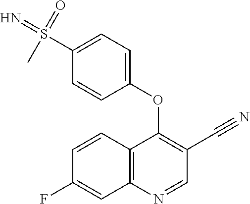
C1=CC2=C(C=C1F)N=CC(C#N)=C2OC1=CC=C(S(=N)(=O)C)C=C1
